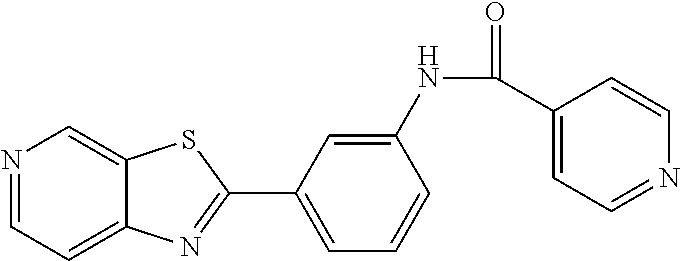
C1=C(NC(C2=CC=NC=C2)=O)C=CC=C1C1=NC2=CC=NC=C2S1
